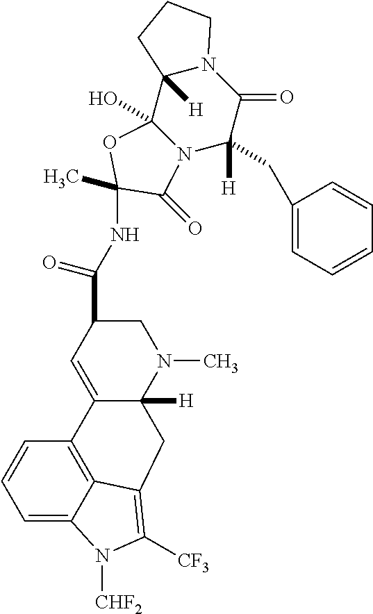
C12(O)N(C([H])(CC3=CC=CC=C3)C(=O)N3C1([H])CCC3)C(=O)C(NC(C1C=C3C([H])(N(C)C1)CC1=C([CF3])N([CHF2])C4=CC=CC3=C41)=O)(C)O2
